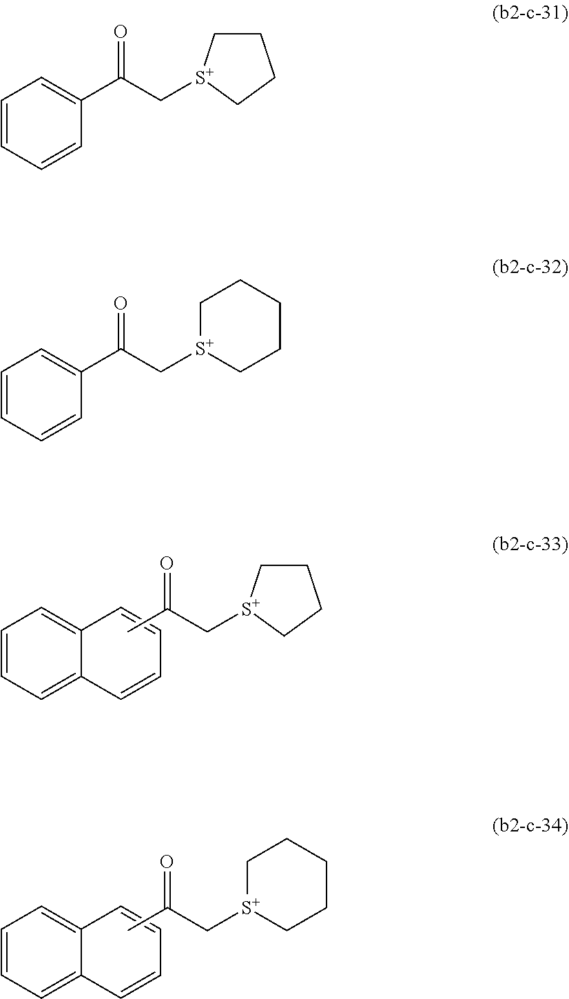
C12=CC=CC=C1C=CC=C2.C(C[S+]1CCCCC1)(=O)C.C12=CC=CC=C1C=CC=C2.C(C[S+]1CCCC1)(=O)C.C1=CC=CC(C(C[S+]2CCCC2)=O)=C1.C1=CC=CC(C(C[S+]2CCCCC2)=O)=C1
